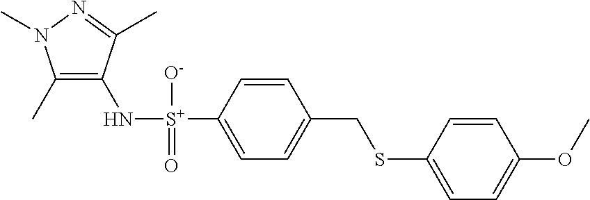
C1(C)=C(N[S+](C2=CC=C(CSC3=CC=C(OC)C=C3)C=C2)([O-])=O)C(C)=NN1C
